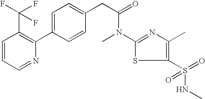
C1=CC=NC(C2=CC=C(CC(N(C3=NC(C)=C(S(NC)(=O)=O)S3)C)=O)C=C2)=C1C(F)(F)F
